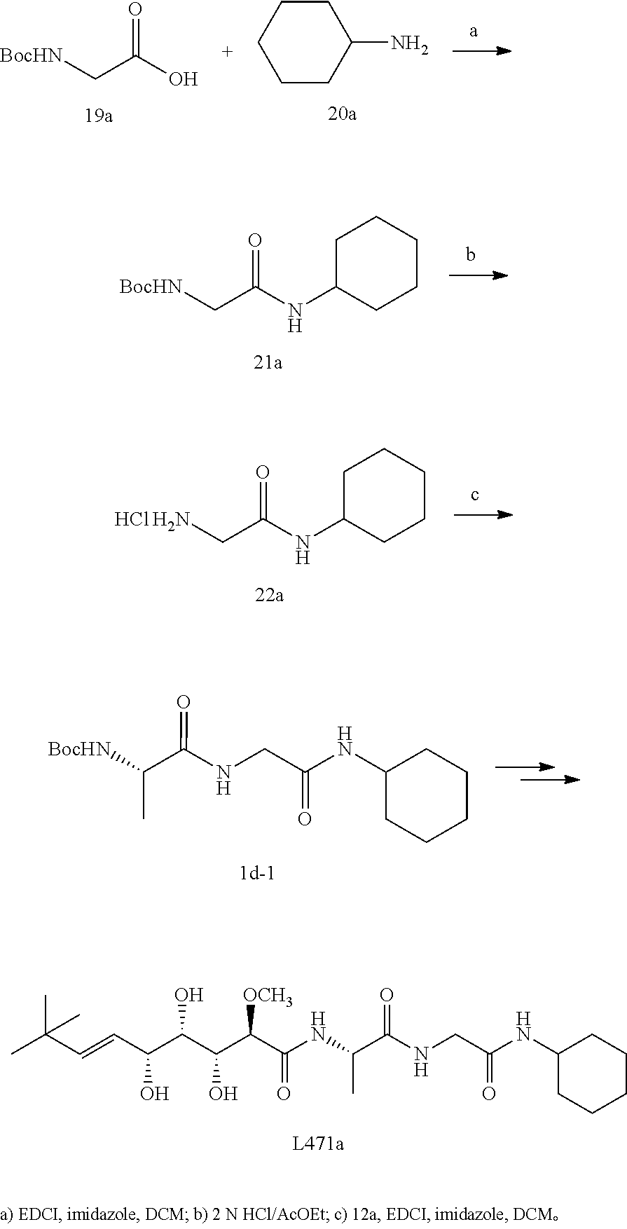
[BocHN]CC(O)=O.C1CC(N)CCC1.N(C1CCCCC1)C(C[BocHN])=O.N(C1CCCCC1)C(C[HCl H2N])=O.N(C(C([BocHN])C)=O)CC(NC1CCCCC1)=O.C(O)(C(C(O)C(C(NC(C(NCC(NC1CCCCC1)=O)=O)C)=O)[OCH3])O)C=CC(C)(C)C
